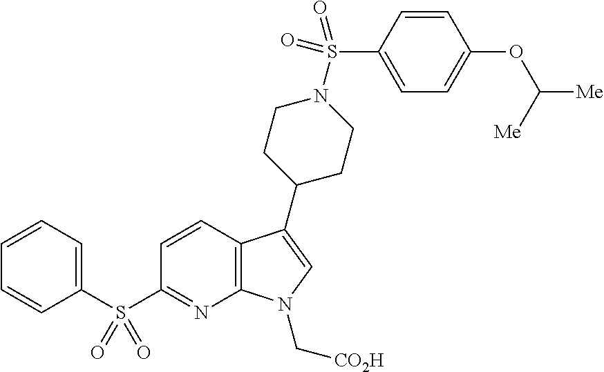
C12=C(C(C3CCN(S(C4=CC=C(OC([Me])[Me])C=C4)(=O)=O)CC3)=CN1C[CO2H])C=CC(S(C1=CC=CC=C1)(=O)=O)=N2
